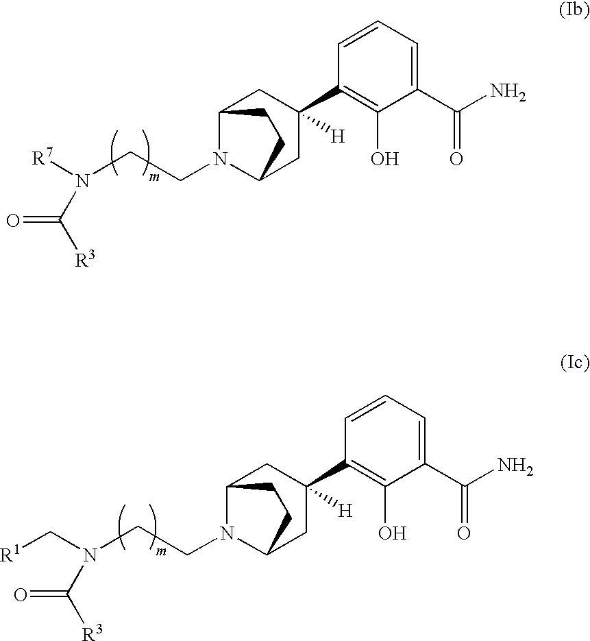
N(CCN1C2CC(C3=C(O)C(C(N)=O)=CC=C3)([H])CC1CC2)([R7])C([R3])=O.N(CCN1C2CC(C3=C(O)C(C(N)=O)=CC=C3)([H])CC1CC2)(C[R1])C([R3])=O
